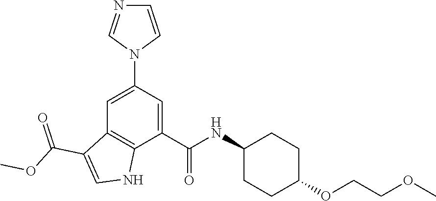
C1=C(N2C=CN=C2)C=C(C(NC2CCC(OCCOC)CC2)=O)C2=C1C(C(OC)=O)=CN2
